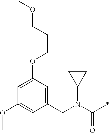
COC1=CC(CN(C(=O)C)C2CC2)=CC(OCCCOC)=C1
